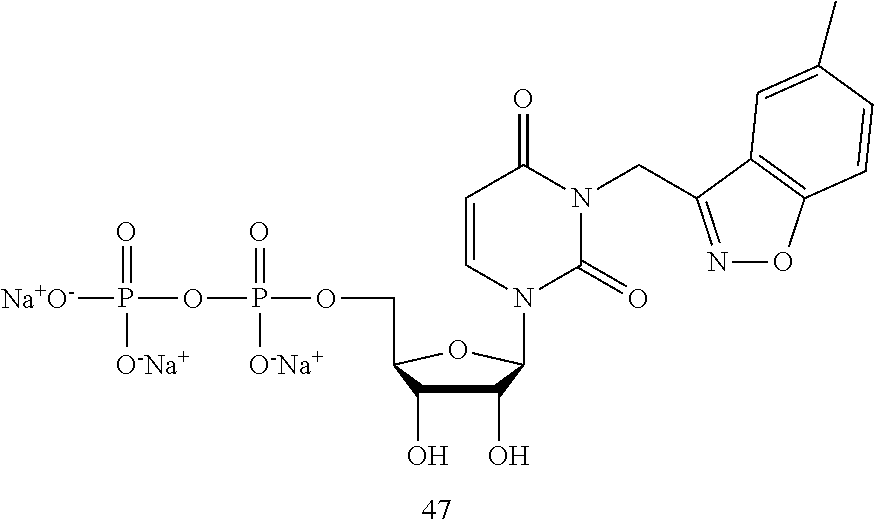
C1=CN(C2C(O)C(O)C(COP(OP([Na+O-])(=O)[O-Na+])(=O)[O-Na+])O2)C(=O)N(CC2=NOC3=C2C=C(C)C=C3)C1=O
